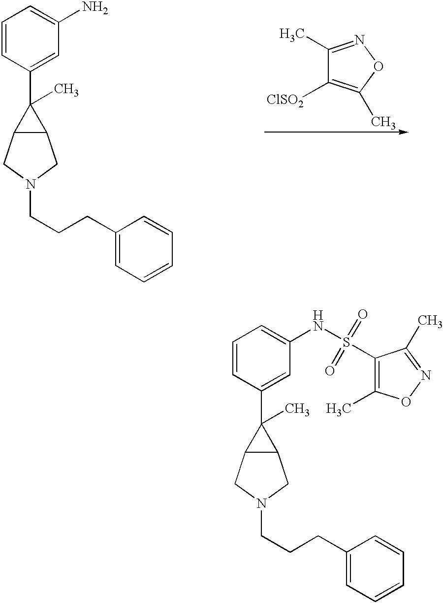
C1=CC(C2(C)C3C2CN(CCCC2=CC=CC=C2)C3)=CC(N)=C1.C1(C)=NOC(C)=C1[ClSO2].C1=CC(C2(C)C3C2CN(CCCC2=CC=CC=C2)C3)=CC(NS(=O)(=O)C2=C(C)ON=C2C)=C1
